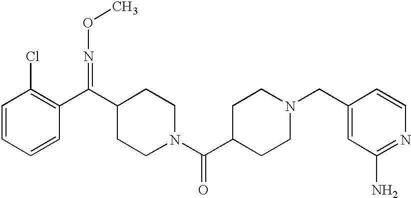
C1=CC=CC(C(C2CCN(C(C3CCN(CC4=CC(N)=NC=C4)CC3)=O)CC2)=NOC)=C1Cl
